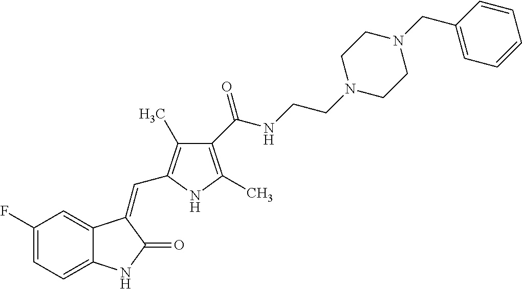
C1(F)=CC=C2C(=C1)C(=CC1=C(C)C(C(NCCN3CCN(CC4=CC=CC=C4)CC3)=O)=C(C)N1)C(=O)N2
